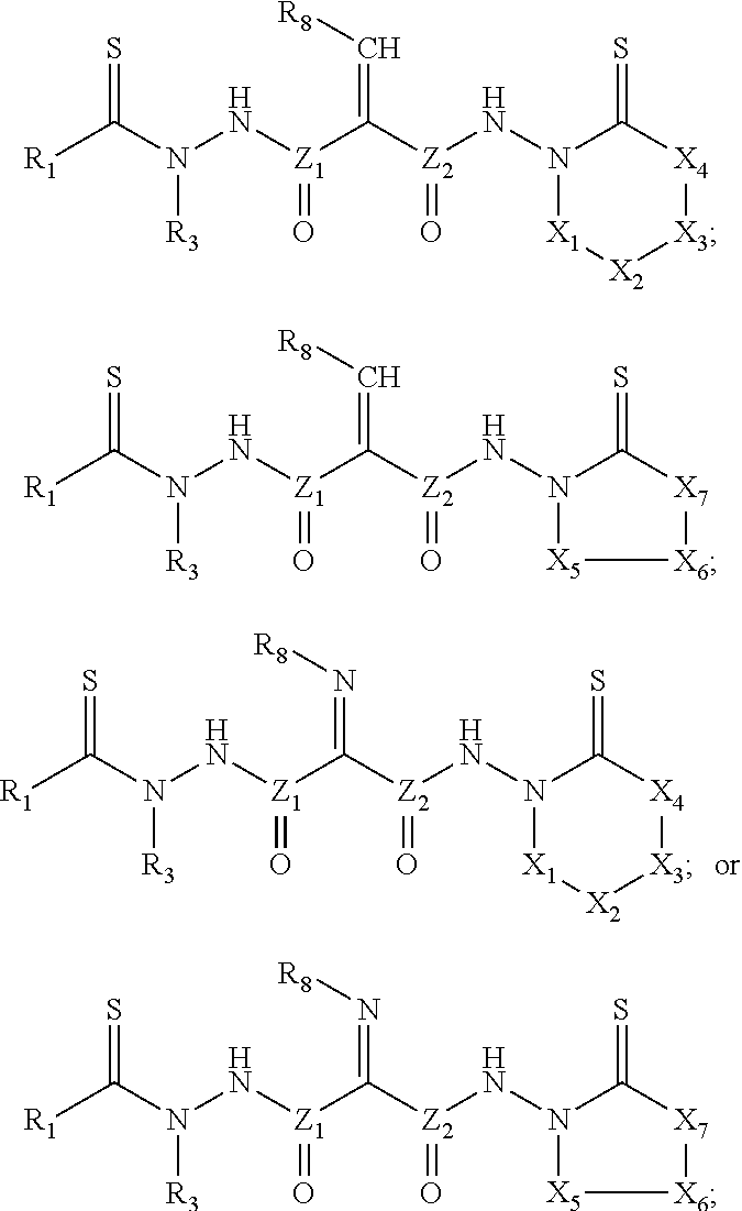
[R1]C(N([R3])N[Z1](=O)C([Z2](=O)NN1[X1][X2][X3][X4]C1=S)=C[R8])=S.[R1]C(N([R3])N[Z1](=O)C([Z2](=O)NN1[X5][X6][X7]C1=S)=C[R8])=S.[R1]C(N([R3])N[Z1](=O)C([Z2](=O)NN1[X5][X6][X7]C1=S)=N[R8])=S.[R1]C(N([R3])N[Z1](=O)C([Z2](=O)NN1[X1][X2][X3][X4]C1=S)=N[R8])=S
